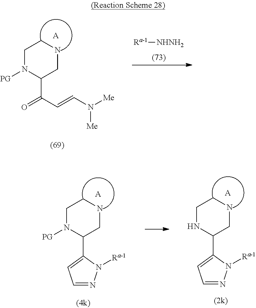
[A].C1CNCC(C2=CC=NN2[Ra-1])N1[PG].[A].C1CNCC(C2=CC=NN2[Ra-1])N1.C1CNCC(C(C=CN([Me])[Me])=O)N1[PG].[A].[Ra-1][NHNH2]
